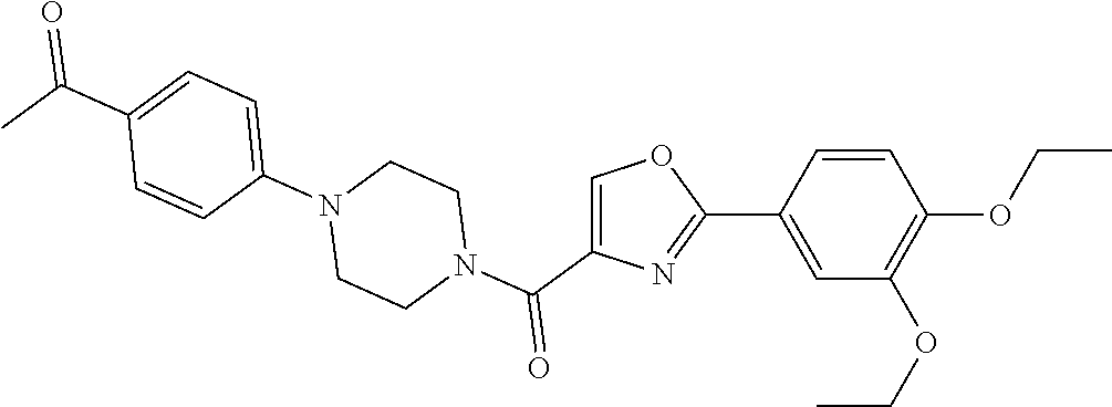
C1(C2=CC(OCC)=C(OCC)C=C2)=NC(C(N2CCN(C3=CC=C(C(C)=O)C=C3)CC2)=O)=CO1
